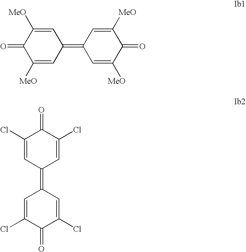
C1([MeO])=CC(=C2C=C([MeO])C(=O)C([MeO])=C2)C=C([MeO])C1=O.C1(Cl)=CC(=C2C=C(Cl)C(=O)C(Cl)=C2)C=C(Cl)C1=O
